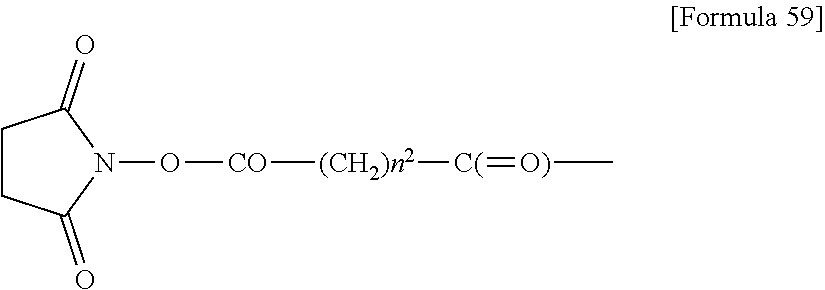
C1CC(=O)N(O[CO][(CH2)n2][C(]=[O)]C)C1=O
